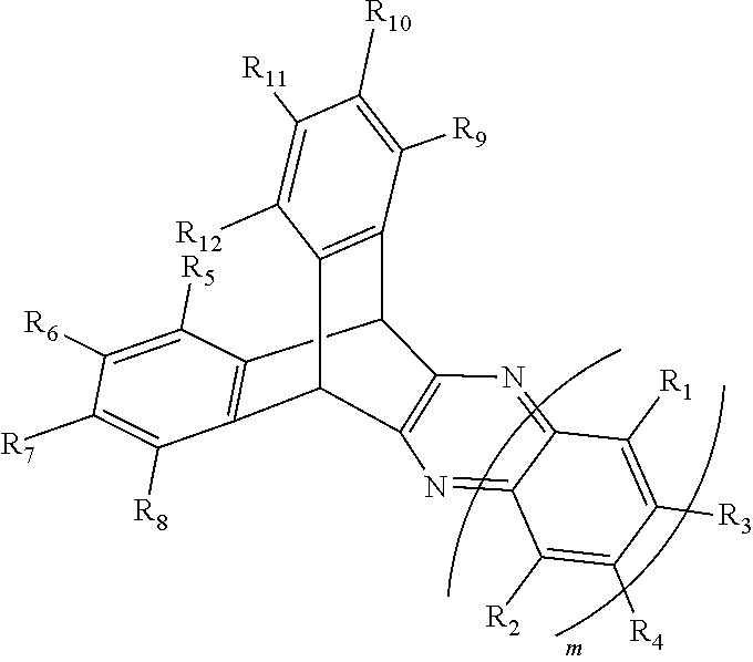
C12=C(C3C4=C(C1C1=C3C([R9])=C([R10])C([R11])=C1[R12])N=C1C(=N4)C([R1])=C([R3])C([R4])=C1[R2])C([R5])=C([R6])C([R7])=C2[R8]
